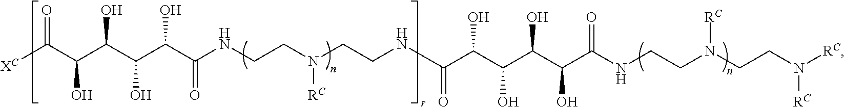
[XC]C(C(C(C(C(C(NCCN(CCNC(C(C(C(C(C(NCCN(CCN([RC])[RC])[RC])=O)O)O)O)O)=O)[RC])=O)O)O)O)O)=O
